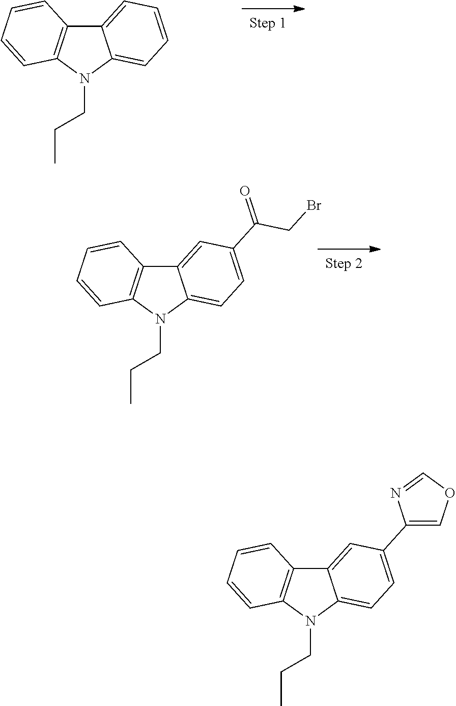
C12=CC=CC=C1N(CCC)C1=C2C=CC=C1.C12=CC(C(CBr)=O)=CC=C1N(CCC)C1=C2C=CC=C1.C12=CC(C3=COC=N3)=CC=C1N(CCC)C1=C2C=CC=C1
